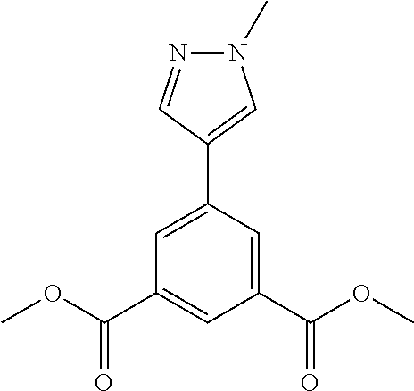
C1=C(C2=CN(C)N=C2)C=C(C(OC)=O)C=C1C(OC)=O
